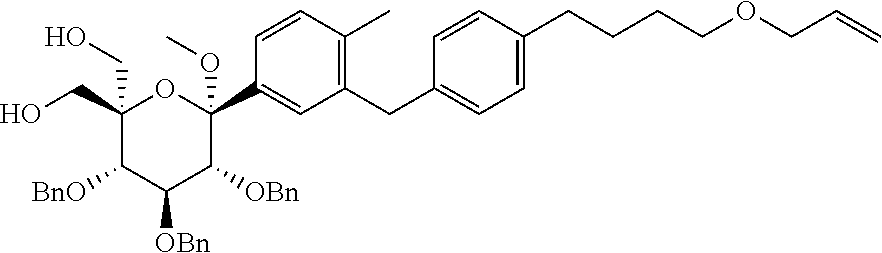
C(=C)COCCCCC1=CC=C(CC2=C(C)C=CC(C3(OC)OC(CO)(CO)C([BnO])C([OBn])C3[OBn])=C2)C=C1
